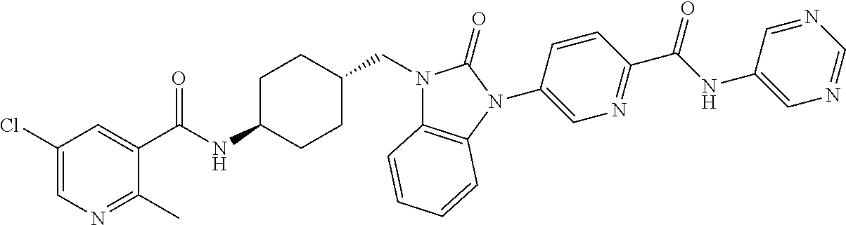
C1(Cl)=CN=C(C)C(C(NC2CCC(CN3C4=C(N(C5=CN=C(C(NC6=CN=CN=C6)=O)C=C5)C3=O)C=CC=C4)CC2)=O)=C1
